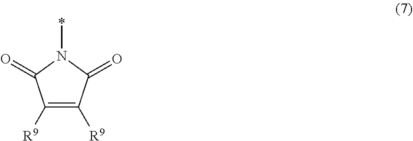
C1([R9])=C([R9])C(=O)N(*)C1=O
